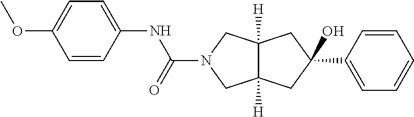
C1=CC(C2(O)CC3([H])C([H])(C2)CN(C(NC2=CC=C(OC)C=C2)=O)C3)=CC=C1
